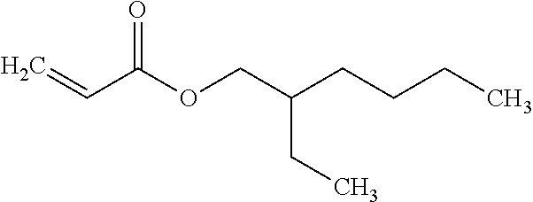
C=CC(OCC(CCCC)CC)=O
